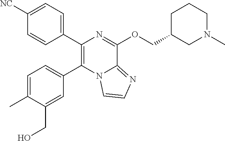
C1([NC])=CC=C(C2=C(C3=CC=C(C)C(CO)=C3)N3C(=NC=C3)C(OCC3CN(C)CCC3)=N2)C=C1
